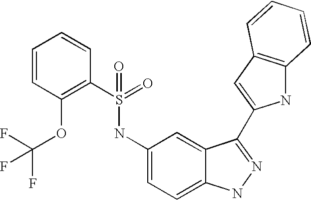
C1=CC(OC(F)(F)F)=C(S(=O)(=O)NC2=CC=C3C(=C2)C(C2=CC4=C(N2)C=CC=C4)=NN3)C=C1
